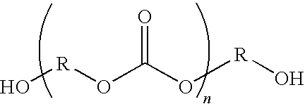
O[R]OC(O[R]O)=O
